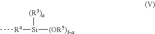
C[R4][Si]([(OR5)3-a])[(R3)a]
